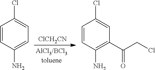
C1=CC(N)=CC=C1Cl.[ClCH2CN].C1=CC(N)=C(C(CCl)=O)C=C1Cl
